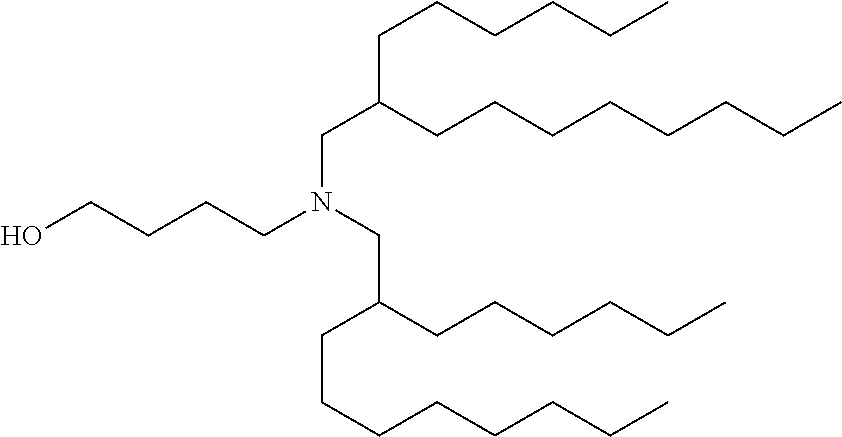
C(C(CCCCCCCC)CCCCCC)N(CCCCO)CC(CCCCCC)CCCCCCCC
